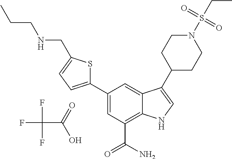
FC(F)(F)C(=O)O.C1=C(C2=CC=C(CNCCC)S2)C=C2C(=C1C(N)=O)NC=C2C1CCN(S(CC)(=O)=O)CC1
